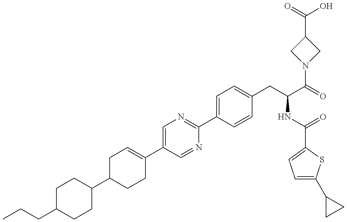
C1(C2CCC(C3=CN=C(C4=CC=C(CC(NC(=O)C5=CC=C(C6CC6)S5)C(N5CC(C(O)=O)C5)=O)C=C4)N=C3)=CC2)CCC(CCC)CC1
